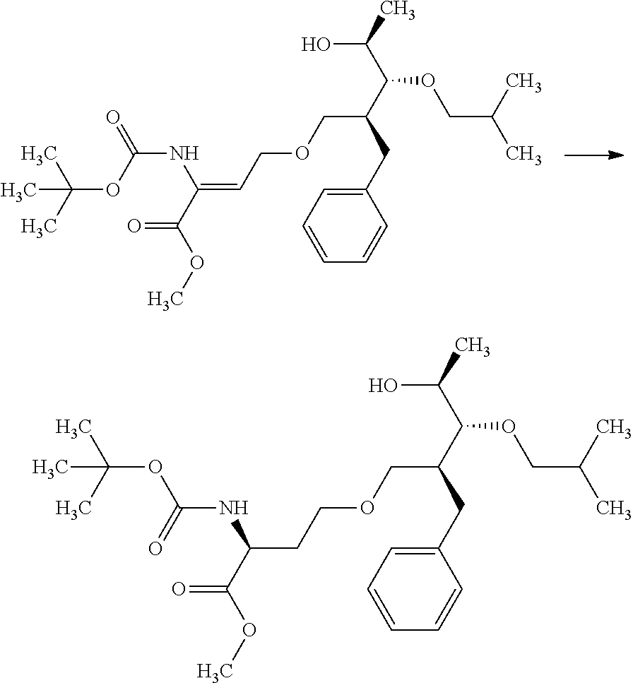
C1=CC=CC=C1CC(COCC=C(NC(OC(C)(C)C)=O)C(=O)OC)C(OCC(C)C)C(O)C.C1=CC=CC=C1CC(COCCC(NC(=O)OC(C)(C)C)C(=O)OC)C(OCC(C)C)C(O)C
